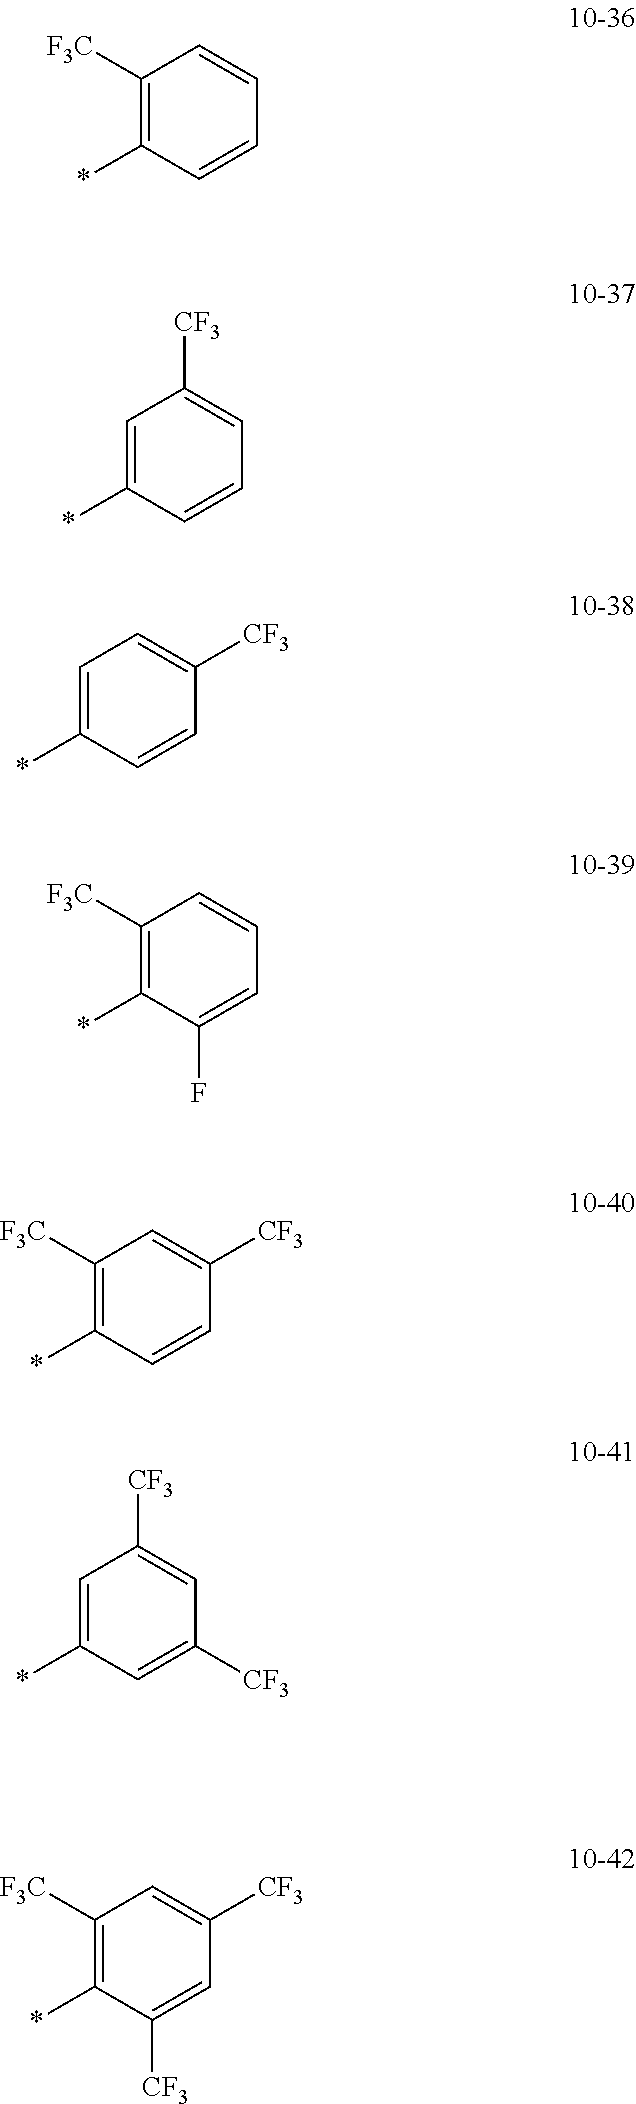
C1([F3C])=C(*)C=CC=C1.C1=C(*)C=CC=C1[CF3].C1=C(*)C=CC([CF3])=C1.C1([F3C])=C(*)C(F)=CC=C1.C1([F3C])=C(*)C=CC([CF3])=C1.C1=C(*)C=C([CF3])C=C1[CF3].C1([F3C])=C(*)C([CF3])=CC([CF3])=C1
